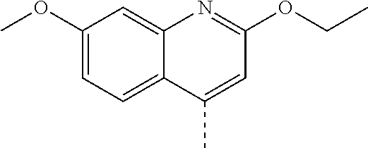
C1(OC)=CC=C2C(=C1)N=C(OCC)C=C2C
